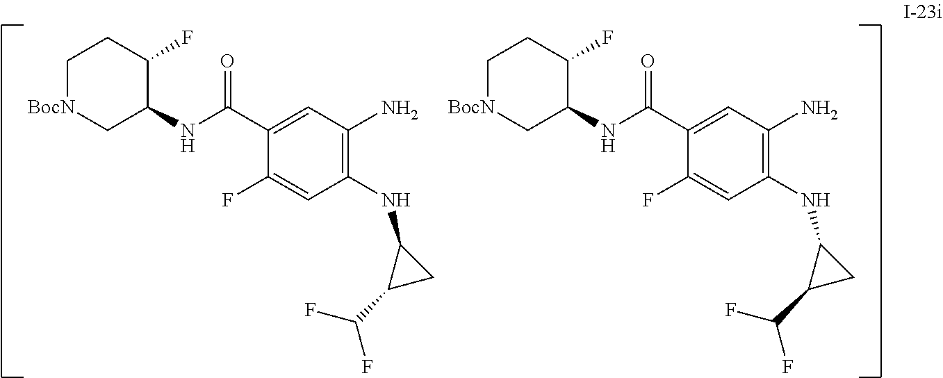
C1[BocN]CC(NC(C2=CC(N)=C(NC3C(C(F)F)C3)C=C2F)=O)C(F)C1.C1[BocN]CC(NC(C2=CC(N)=C(NC3C(C(F)F)C3)C=C2F)=O)C(F)C1
